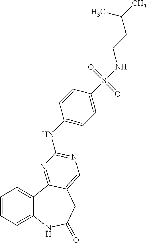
C1=CC=C2C(=C1)C1=NC(NC3=CC=C(S(=O)(=O)NCCC(C)C)C=C3)=NC=C1CC(=O)N2
